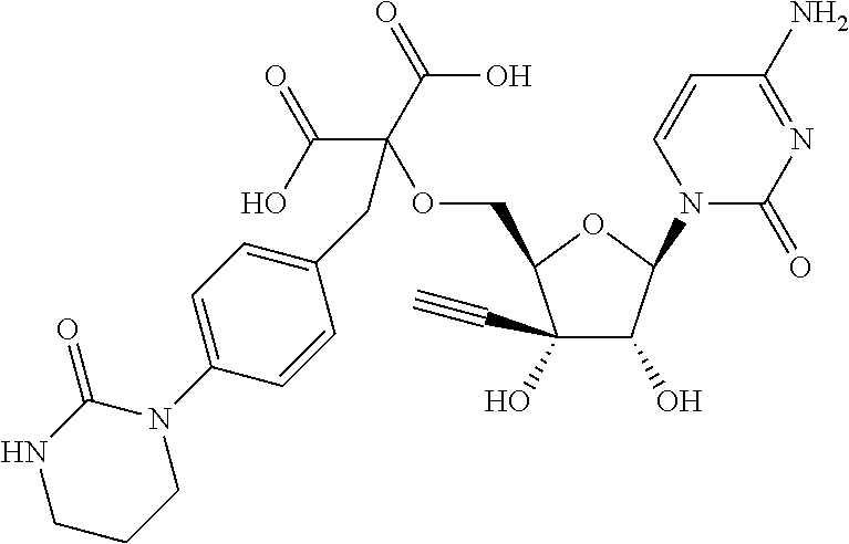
C(C(OCC1C(O)(C#C)C(O)C(N2C(=O)N=C(N)C=C2)O1)(C(O)=O)C(O)=O)C1=CC=C(N2C(=O)NCCC2)C=C1
